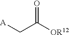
[A]CC([OR12])=O
